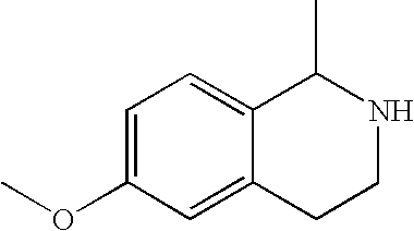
C1=C(OC)C=C2C(=C1)C(C)NCC2
